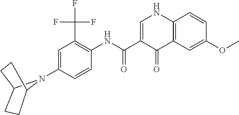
C12=C(C=C(OC)C=C1)C(=O)C(C(NC1=C(C(F)(F)F)C=C(N3C4CCC3CC4)C=C1)=O)=CN2
